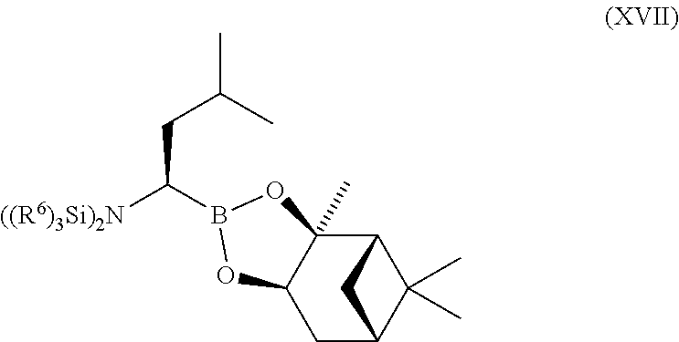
CC(C)CC([((R6)3Si)2N])B1OC2(C)C3C(C)(C)C(CC2O1)C3
